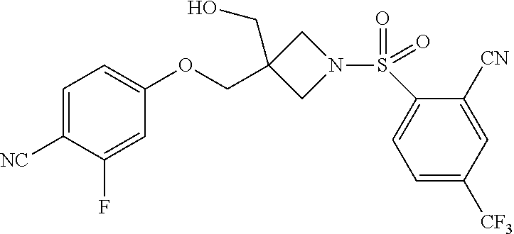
C1=C([NC])C(F)=CC(OCC2(CO)CN(S(=O)(C3=CC=C([CF3])C=C3[CN])=O)C2)=C1
